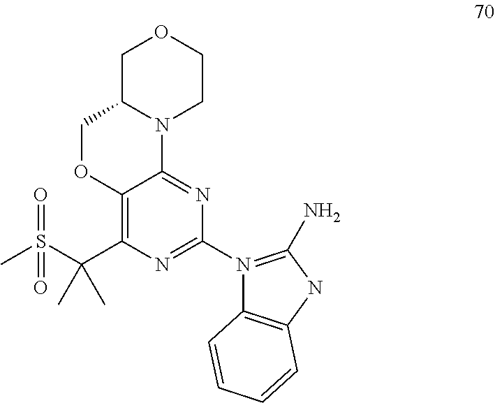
C1C2N(CCO1)C1=NC(N3=C(N)NC4=C3C=CC=C4)=NC(C(S(C)(=O)=O)(C)C)=C1OC2
